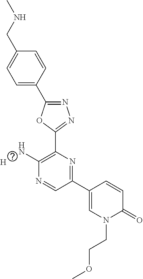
C1=C(C2=NN=C(C3=C(N)N=CC(C4=CN(CCOC)C(=O)C=C4)=N3)O2)C=CC(CNC)=C1.[H]
